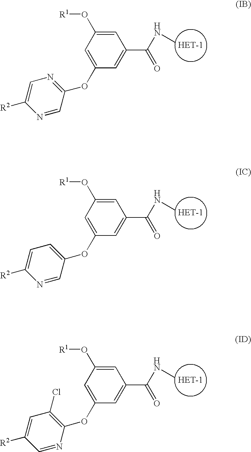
C1(O[R1])=CC(C(=O)NC)=CC(OC2=CC=C([R2])N=C2)=C1.C1(O[R1])=CC(C(=O)NC)=CC(OC2=NC=C([R2])N=C2)=C1.C1(O[R1])=CC(C(=O)NC)=CC(OC2=C(Cl)C=C([R2])C=N2)=C1
